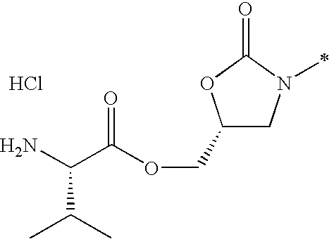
C1(COC(C(N)C(C)C)=O)CN(C)C(=O)O1.Cl
